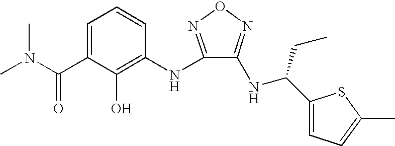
C1=C(C(N(C)C)=O)C(O)=C(NC2=NON=C2NC(C2=CC=C(C)S2)CC)C=C1
